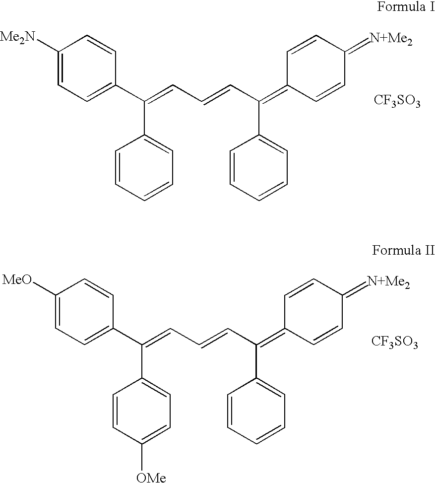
C1([Me2N])=CC=C(C(=CC=CC(=C2C=CC(=[N+Me2])C=C2)C2=CC=CC=C2)C2=CC=CC=C2)C=C1.[CF3SO3].C1([MeO])=CC=C(C(=CC=CC(=C2C=CC(=[N+Me2])C=C2)C2=CC=CC=C2)C2=CC=C([OMe])C=C2)C=C1.[CF3SO3]
